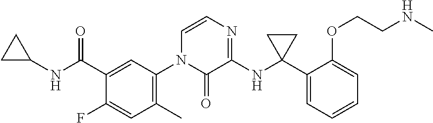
C1=CN=C(NC2(C3=CC=CC=C3OCCNC)CC2)C(=O)N1C1=C(C)C=C(F)C(C(NC2CC2)=O)=C1
